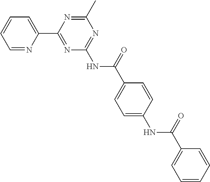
C1=NC(C2=NC(NC(C3=CC=C(NC(C4=CC=CC=C4)=O)C=C3)=O)=NC(C)=N2)=CC=C1
